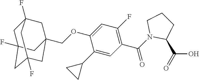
C1(C2CC2)=CC(C(N2C(C(=O)O)CCC2)=O)=C(F)C=C1OCC12CC3(F)CC(F)(CC(F)(C1)C3)C2
